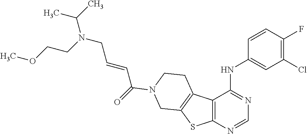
N(CC=CC(=O)N1CCC2=C(SC3=C2C(NC2=CC(Cl)=C(F)C=C2)=NC=N3)C1)(C(C)C)CCOC
